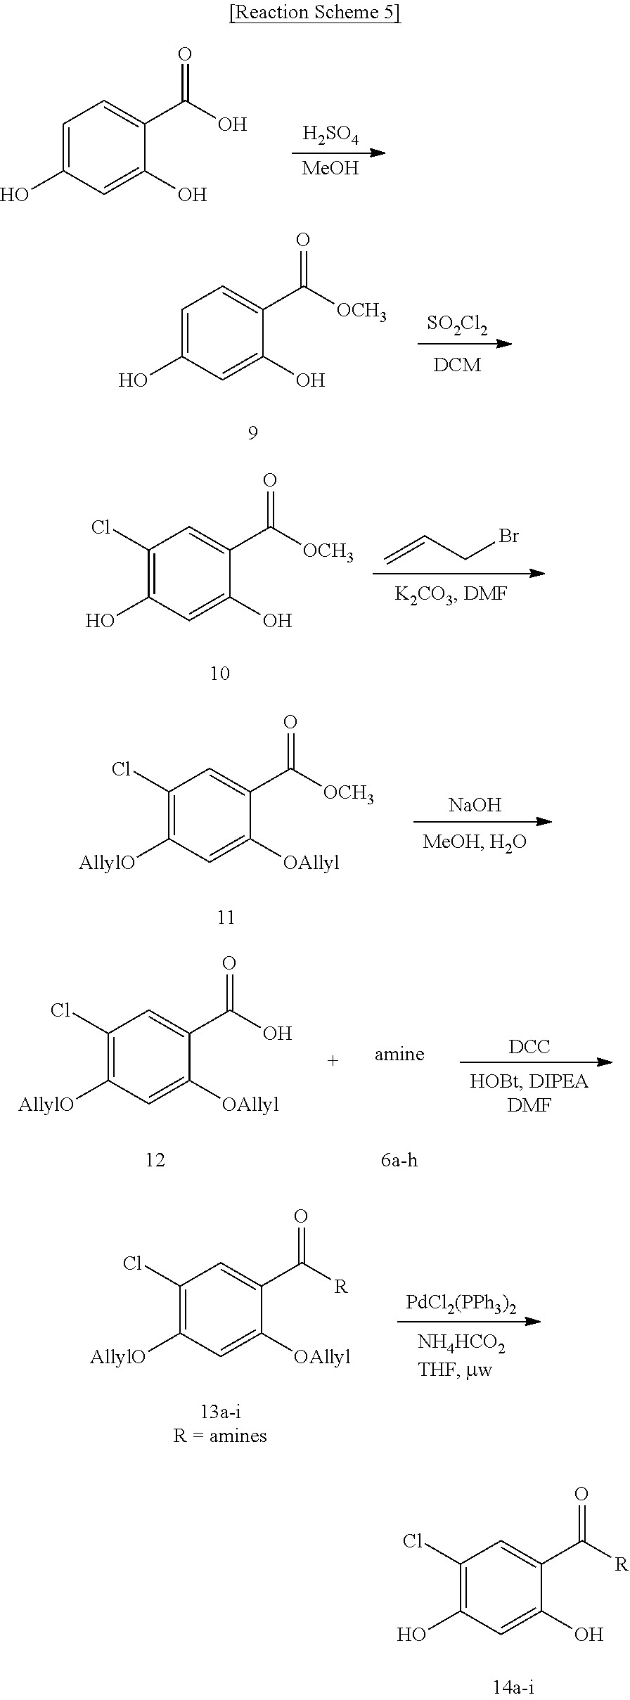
C1(Cl)=C(O)C=C(O)C(C([R])=O)=C1.C1=C(O)C=C(O)C(C(O)=O)=C1.[H2SO4].[MeOH].C1=C(O)C=C(O)C(C([OCH3])=O)=C1.[SO2Cl2].C1(Cl)=C([AllylO])C=C([OAllyl])C(C(O)=O)=C1.[DCC].C1(Cl)=C([AllylO])C=C([OAllyl])C(C([R])=O)=C1.[PdCl2(PPh3)2].C1(Cl)=C(O)C=C(O)C(C([OCH3])=O)=C1.C=CCBr.C1(Cl)=C([AllylO])C=C([OAllyl])C(C([OCH3])=O)=C1.[NaOH]
